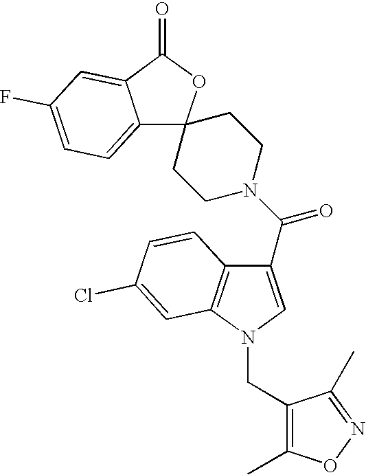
C12=CC=C(F)C=C1C(=O)OC21CCN(C(C2=CN(CC3=C(C)ON=C3C)C3=C2C=CC(Cl)=C3)=O)CC1
